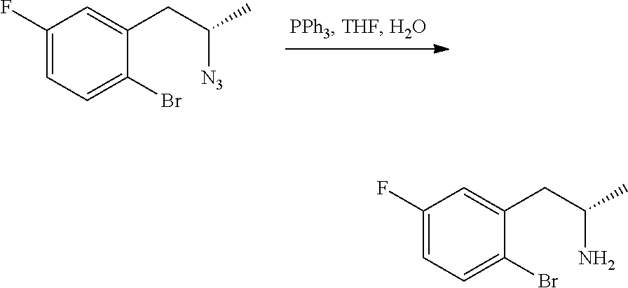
C1(F)=CC=C(Br)C(CC([N3])C)=C1.C1(F)=CC=C(Br)C(CC(N)C)=C1
